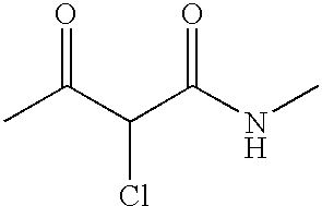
CC(C(C(NC)=O)Cl)=O
